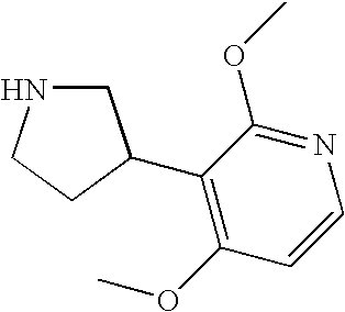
C1NCCC1C1=C(OC)C=CN=C1OC
